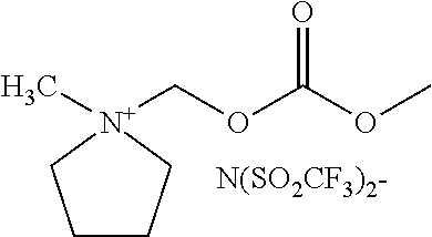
C1CC[N+](C)(COC(OC)=O)C1.[N(SO2CF3)2-]
